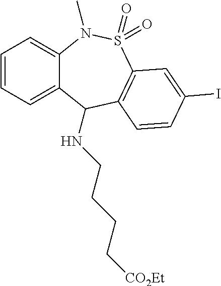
C12=CC=CC=C1C(NCCCC[CO2Et])C1=C(S(=O)(=O)N2C)C=C(I)C=C1
